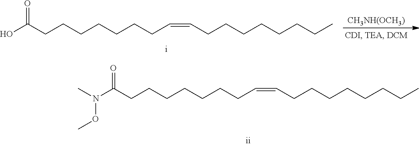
C(=CCCCCCCCC)CCCCCCCC(N(C)OC)=O.C(=CCCCCCCCC)CCCCCCCC(O)=O.[CH3NH(OCH3)]
